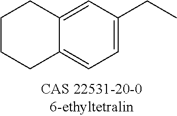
C1CCC2=CC=C(CC)C=C2C1
